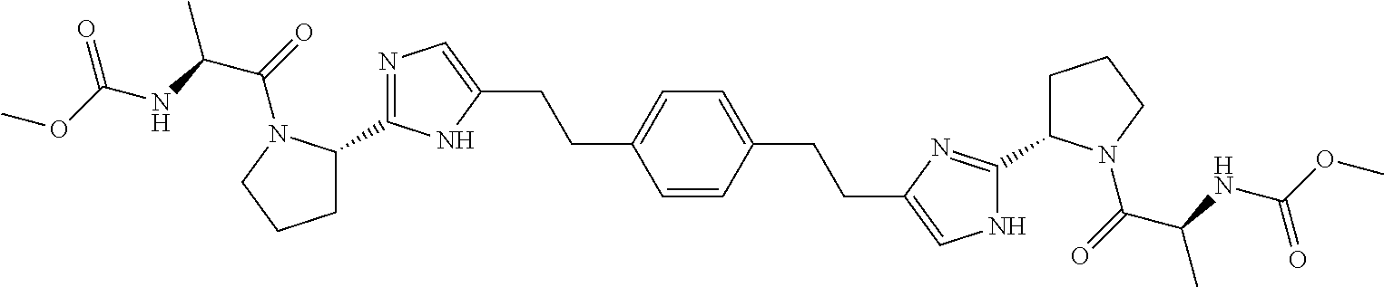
C1C(C2=NC=C(CCC3=CC=C(CCC4=CNC(C5CCCN5C(=O)C(NC(OC)=O)C)=N4)C=C3)N2)N(C(=O)C(NC(OC)=O)C)CC1
